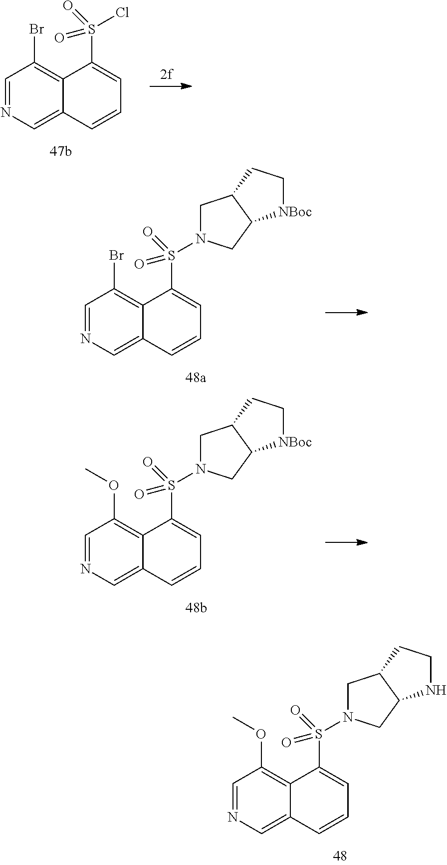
C1=CC2=CN=CC(OC)=C2C(S(N2CC3C(C2)NCC3)(=O)=O)=C1.C1=CC2=CN=CC(Br)=C2C(S(N2CC3C(C2)[NBoc]CC3)(=O)=O)=C1.C1=CC2=CN=CC(Br)=C2C(S(Cl)(=O)=O)=C1.C1=CC2=CN=CC(OC)=C2C(S(N2CC3C(C2)[NBoc]CC3)(=O)=O)=C1
